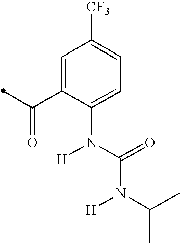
C1=C(C(=O)C)C(N(C(=O)N(C(C)C)[H])[H])=CC=C1[CF3]
